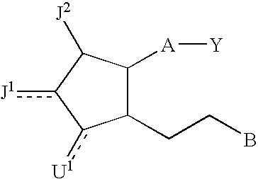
C1(CCB)C([A][Y])C([J2])c([J1])-c1[U1]
